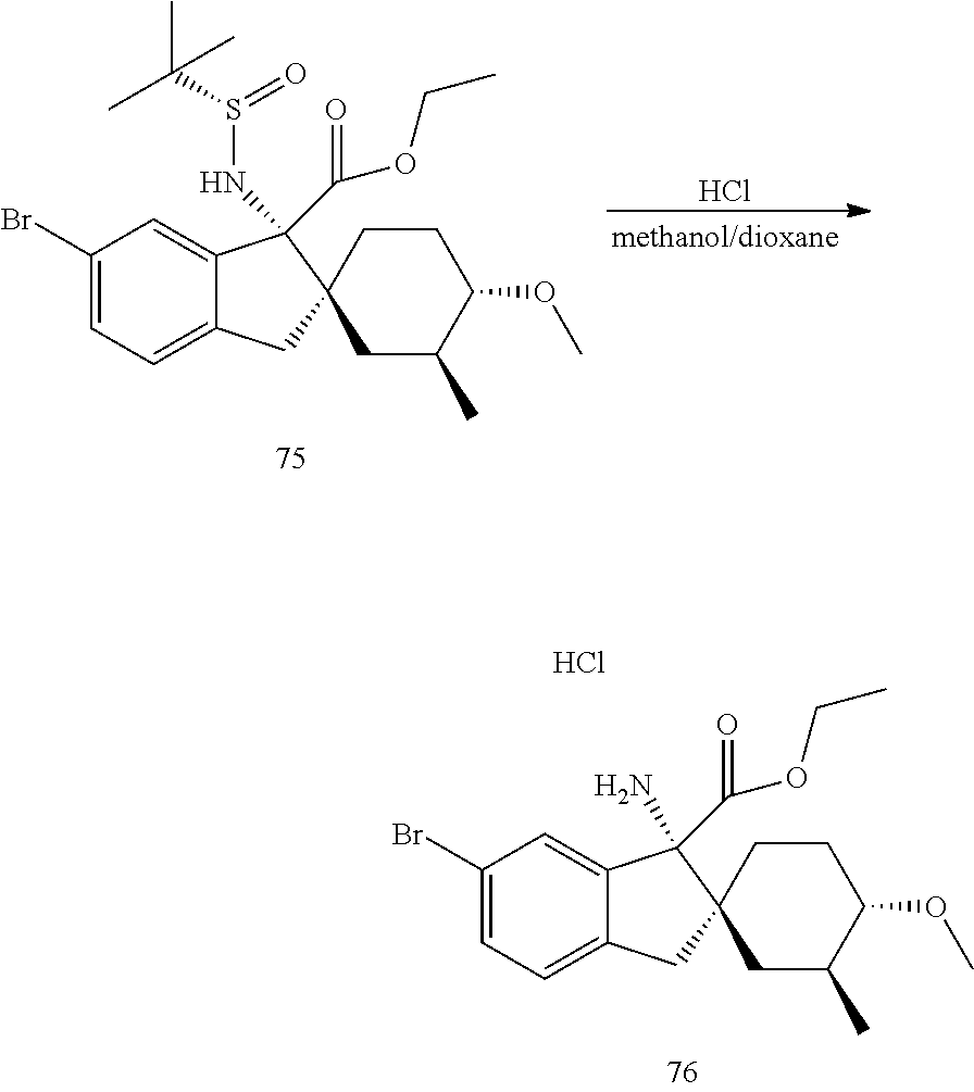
C1(Br)=CC=C2C(=C1)C(NS(=O)C(C)(C)C)(C(=O)OCC)C1(C2)CC(C)C(OC)CC1.Cl.C1(Br)=CC=C2C(=C1)C(N)(C(=O)OCC)C1(C2)CC(C)C(OC)CC1.Cl
